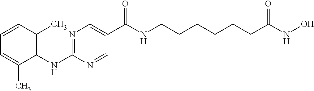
C1(NC2=NC=C(C(NCCCCCCC(NO)=O)=O)C=N2)=C(C)C=CC=C1C
